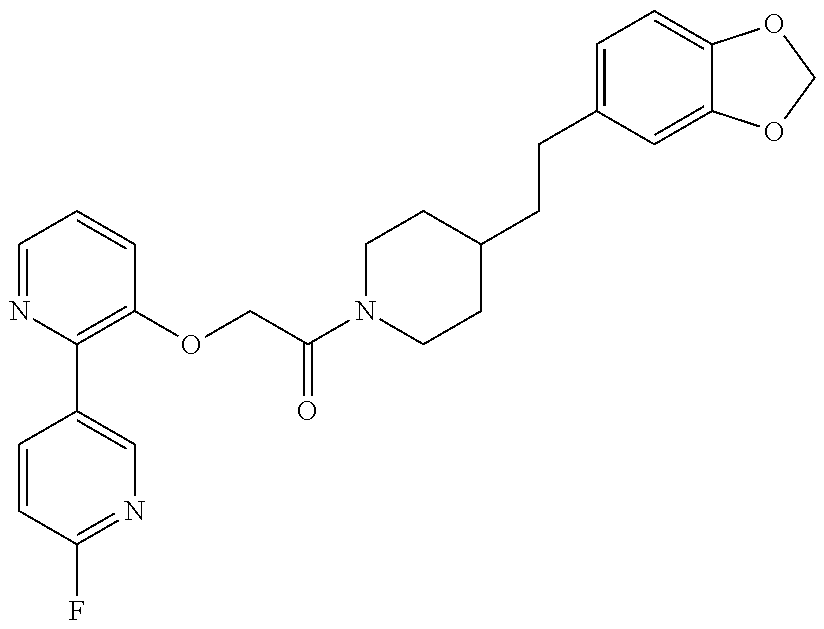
C1=CC(F)=NC=C1C1=C(OCC(N2CCC(CCC3=CC=C4C(=C3)OCO4)CC2)=O)C=CC=N1
